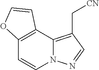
C12=C(C=CN3C1=C(C[CN])C=N3)OC=C2
